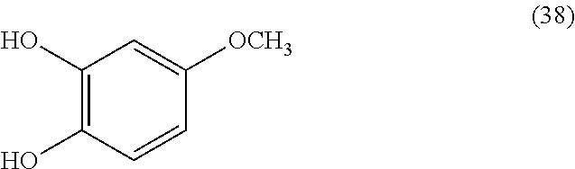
C1(O)=C(O)C=CC([OCH3])=C1
